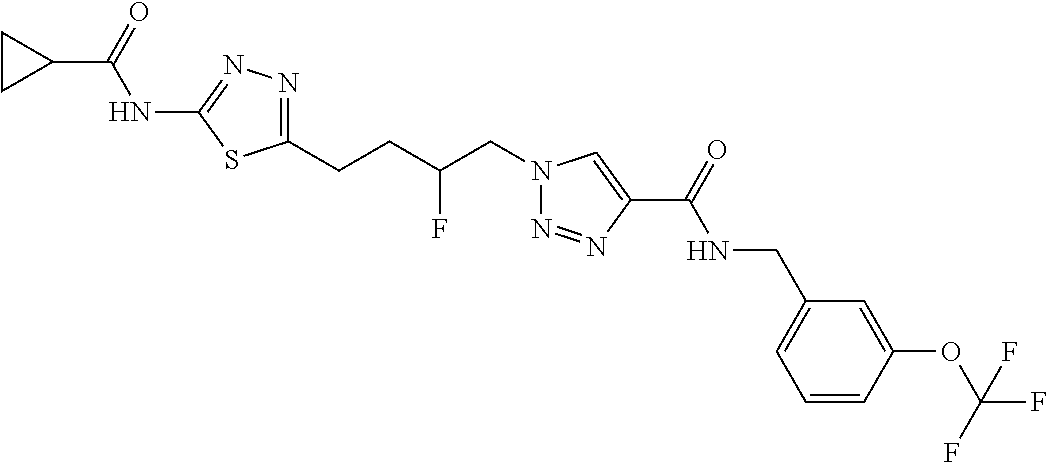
C1(NC(C2CC2)=O)=NN=C(CCC(CN2N=NC(C(=O)NCC3=CC=CC(OC(F)(F)F)=C3)=C2)F)S1
